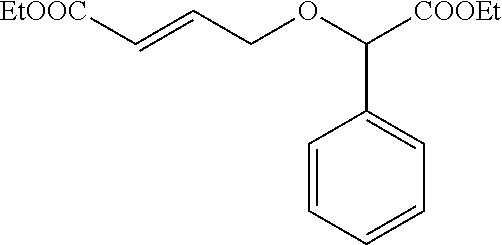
C1=CC=CC=C1C(OCC=C[EtOOC])[COOEt]
